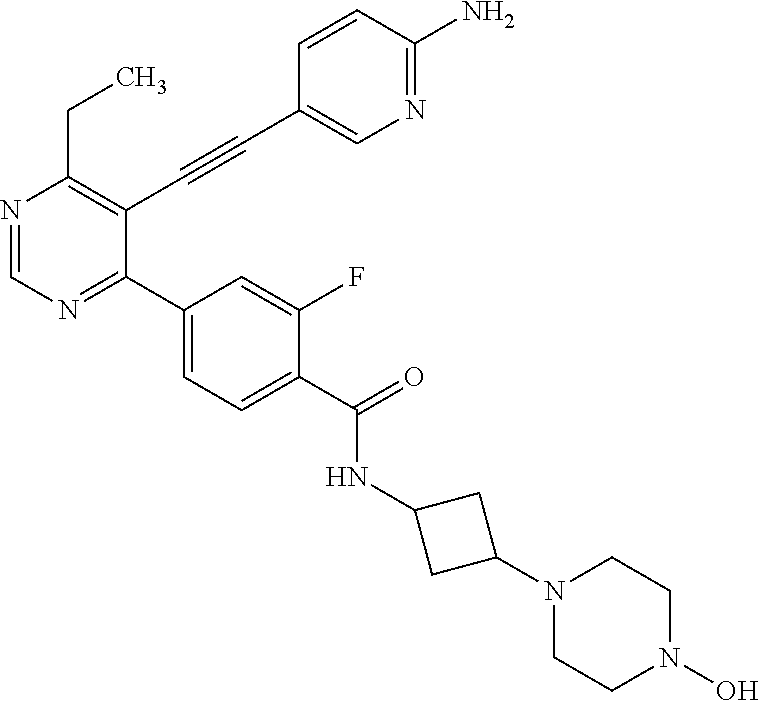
N1=CN=C(C2=CC=C(C(NC3CC(N4CCN(O)CC4)C3)=O)C(F)=C2)C(C#CC2=CN=C(N)C=C2)=C1CC
